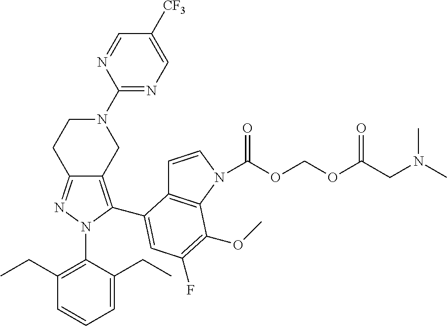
C12=NN(C3=C(CC)C=CC=C3CC)C(C3=CC(F)=C(OC)C4=C3C=CN4C(OCOC(CN(C)C)=O)=O)=C1CN(C1=NC=C([CF3])C=N1)CC2
